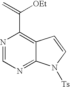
N1=CN=C2C(=C1C(=C)[OEt])C=CN2[Ts]
